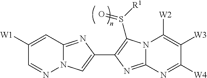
N12C(=NC(C3=C(S([R1])=O)N4C(=N3)N=C([W4])C([W3])=C4[W2])=C1)C=C([W1])C=N2
